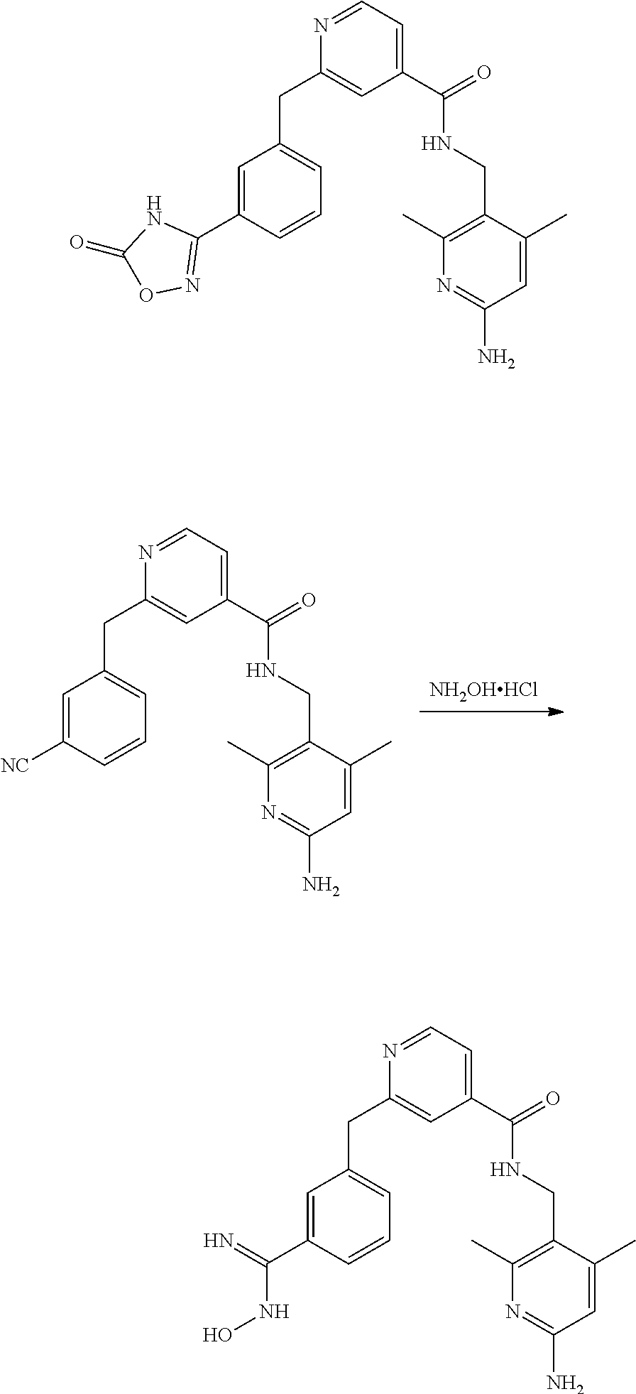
[NH2OHHCl].C1=C([NC])C=CC=C1CC1=CC(C(=O)NCC2=C(C)N=C(N)C=C2C)=CC=N1.C1=C(C2=NOC(=O)N2)C=CC=C1CC1=CC(C(=O)NCC2=C(C)N=C(N)C=C2C)=CC=N1.C1=C(C(=N)NO)C=CC=C1CC1=CC(C(=O)NCC2=C(C)N=C(N)C=C2C)=CC=N1
